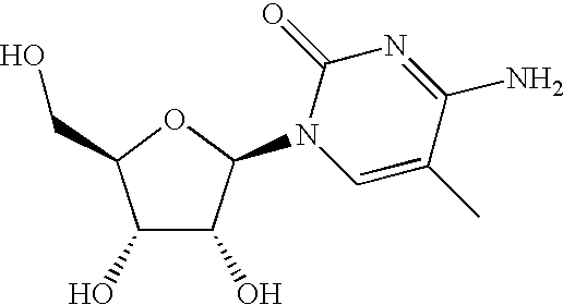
C1(O)C(O)C(N2C=C(C)C(N)=NC2=O)OC1CO
